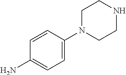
C1=C(N2CCNCC2)C=CC(N)=C1
